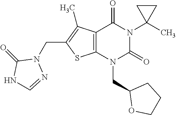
C12=C(N(CC3OCCC3)C(=O)N(C3(C)CC3)C1=O)SC(CN1C(=O)NC=N1)=C2C
